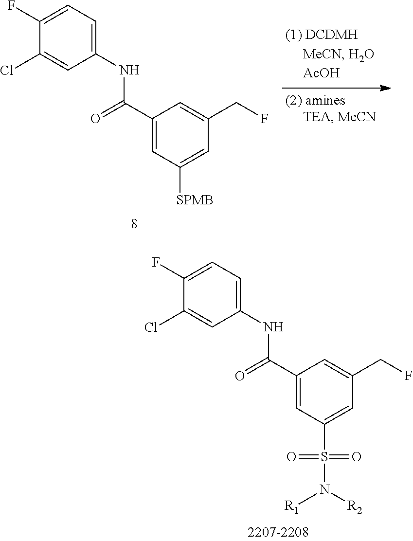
C(C1=CC([SPMB])=CC(CF)=C1)(=O)NC1=CC=C(F)C(Cl)=C1.C(C1=CC(S(N([R1])[R2])(=O)=O)=CC(CF)=C1)(=O)NC1=CC=C(F)C(Cl)=C1
